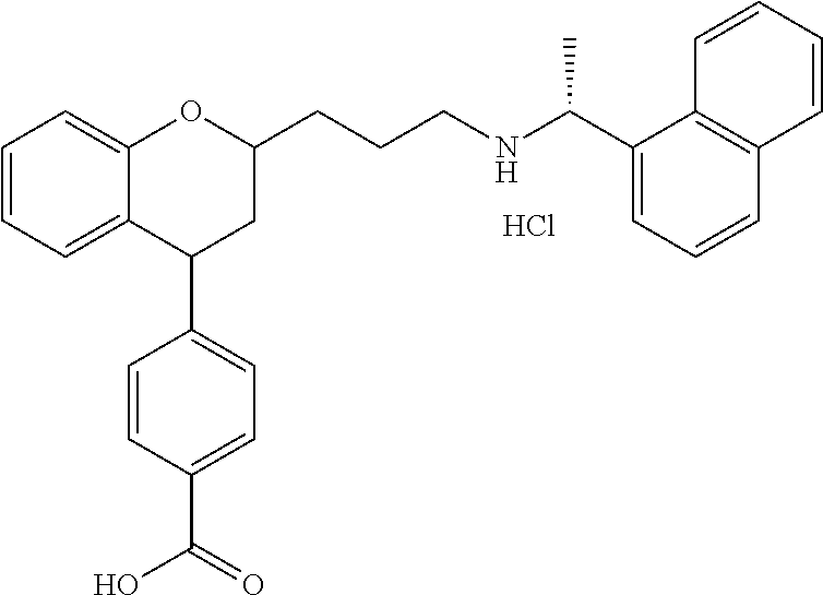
Cl.C12=CC=CC=C1OC(CCCNC(C1=CC=CC3=C1C=CC=C3)C)CC2C1=CC=C(C(=O)O)C=C1
